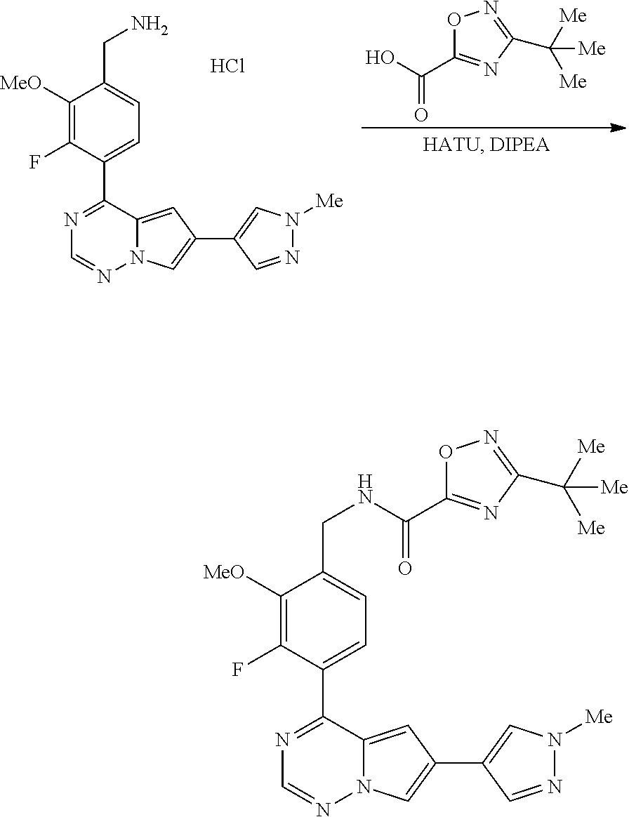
N1=C(C2=CC=C(CN)C([MeO])=C2F)C2=CC(C3=CN([Me])N=C3)=CN2N=C1.Cl.OC(C1=NC(C([Me])([Me])[Me])=NO1)=O.N1=C(C2=CC=C(CNC(C3=NC(C([Me])([Me])[Me])=NO3)=O)C([MeO])=C2F)C2=CC(C3=CN([Me])N=C3)=CN2N=C1
